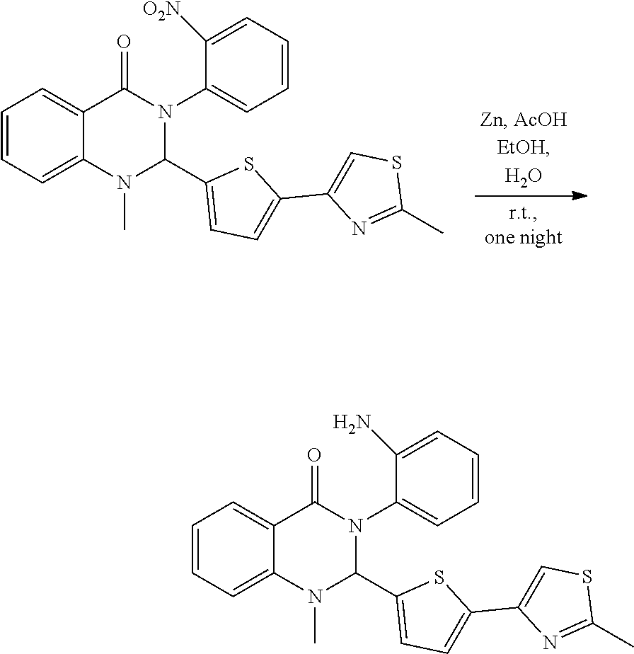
C1=C2C(=CC=C1)C(=O)N(C1=CC=CC=C1N)C(C1=CC=C(C3=CSC(C)=N3)S1)N2C.C1=C2C(=CC=C1)C(=O)N(C1=CC=CC=C1[O2N])C(C1=CC=C(C3=CSC(C)=N3)S1)N2C
